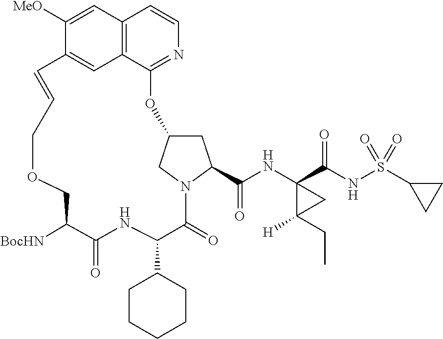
O1CC([BocHN])C(=O)NC(C2CCCCC2)C(=O)N2C(C(NC3(C(NS(C4CC4)(=O)=O)=O)C(CC)([H])C3)=O)CC(C2)OC2=NC=CC3=C2C=C(C([MeO])=C3)C=CC1
